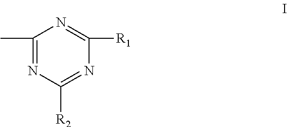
C1(C)=NC([R2])=NC([R1])=N1
